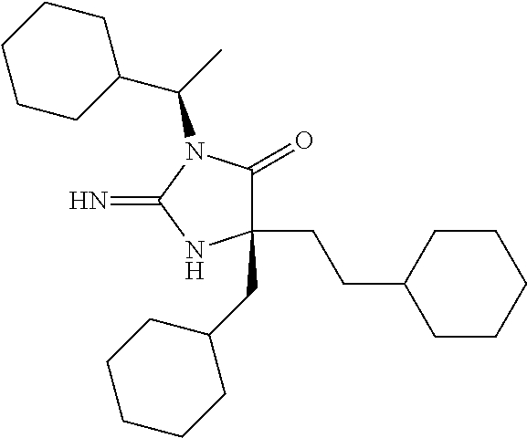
C1(CC2CCCCC2)(CCC2CCCCC2)C(=O)N(C(C2CCCCC2)C)C(=N)N1
